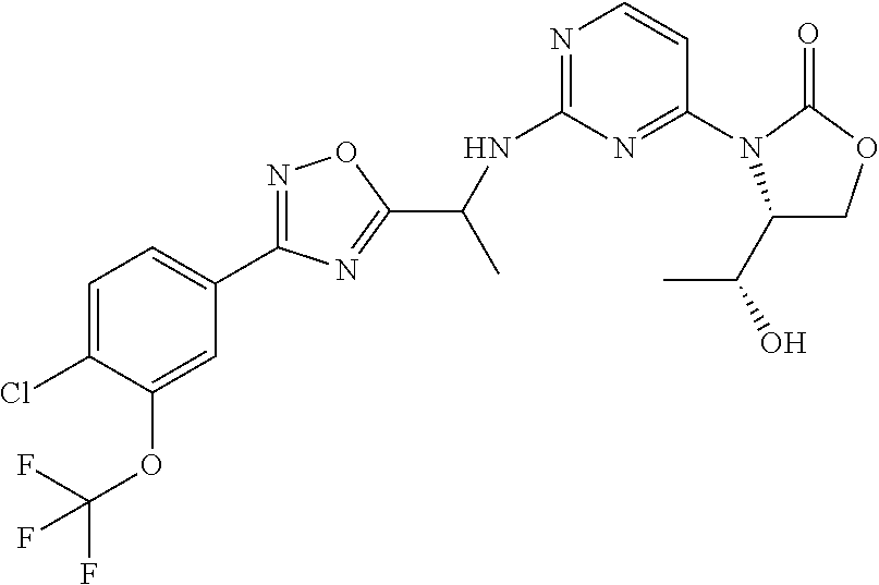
C1=C(Cl)C(OC(F)(F)F)=CC(C2=NOC(C(NC3=NC=CC(N4C(C(O)C)COC4=O)=N3)C)=N2)=C1
